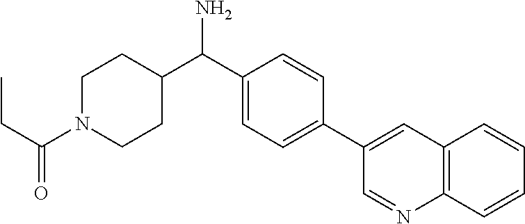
C1(C(C2CCN(C(=O)CC)CC2)N)=CC=C(C2=CC3=C(C=CC=C3)N=C2)C=C1
